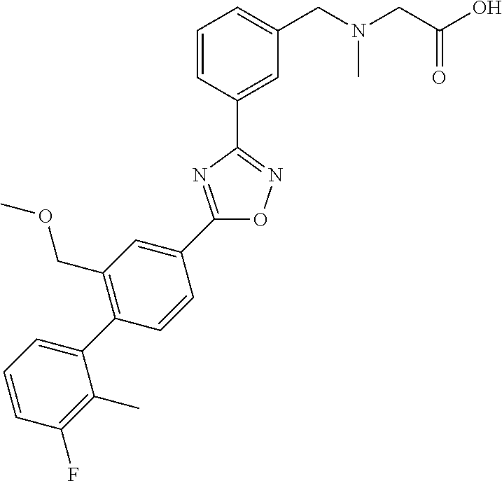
C1=CC(C2=NOC(C3=CC(COC)=C(C4=CC=CC(F)=C4C)C=C3)=N2)=CC(CN(CC(O)=O)C)=C1
